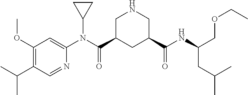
C1C(C(N(C2=CC(OC)=C(C(C)C)C=N2)C2CC2)=O)CC(C(NC(COCC)CC(C)C)=O)CN1
